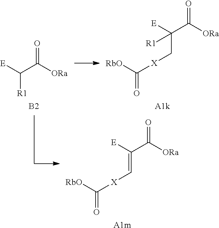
O=C(C([R1])[E])[ORa].[B2].O=C(C([R1])([E])C[X]C(=O)[RbO])[ORa].[A1k].O=C(C([E])=C[X]C(=O)[RbO])[ORa].[A1m]
